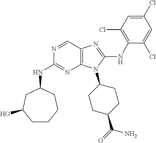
N1=CC2=C(N=C1NC1CC(O)CCCC1)N(C1CCC(C(=O)N)CC1)C(NC1=C(Cl)C=C(Cl)C=C1Cl)=N2
